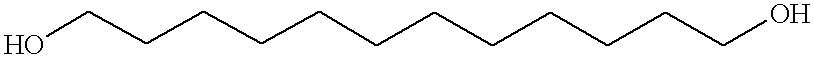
OCCCCCCCCCCCCO
